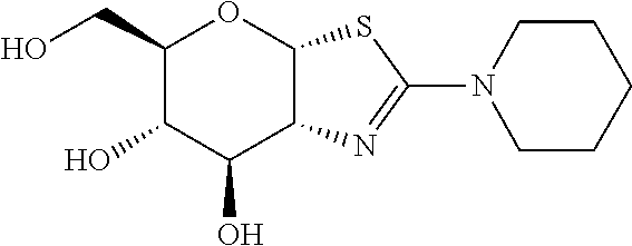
C1(CO)C(O)C(O)C2C(O1)SC(N1CCCCC1)=N2
